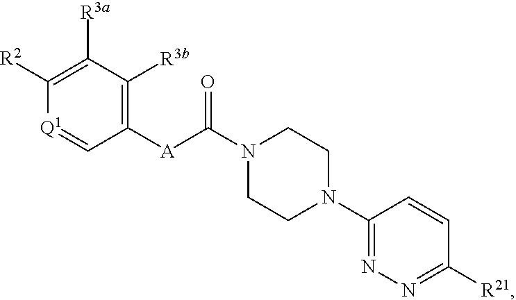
N1(C([A]C2=C([R3b])C([R3a])=C([R2])[Q1]=C2)=O)CCN(C2=NN=C([R21])C=C2)CC1
